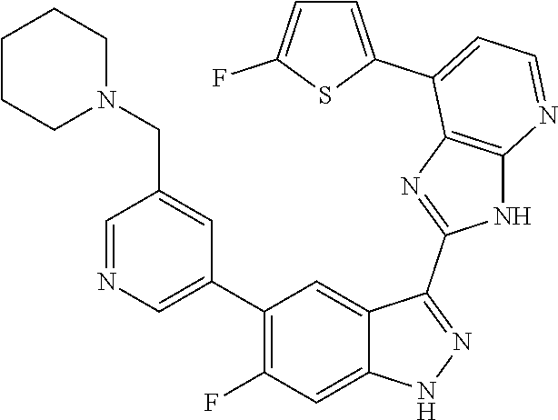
C1=NC=C(C2=C(F)C=C3C(=C2)C(C2=NC4=C(N2)N=CC=C4C2=CC=C(F)S2)=NN3)C=C1CN1CCCCC1
